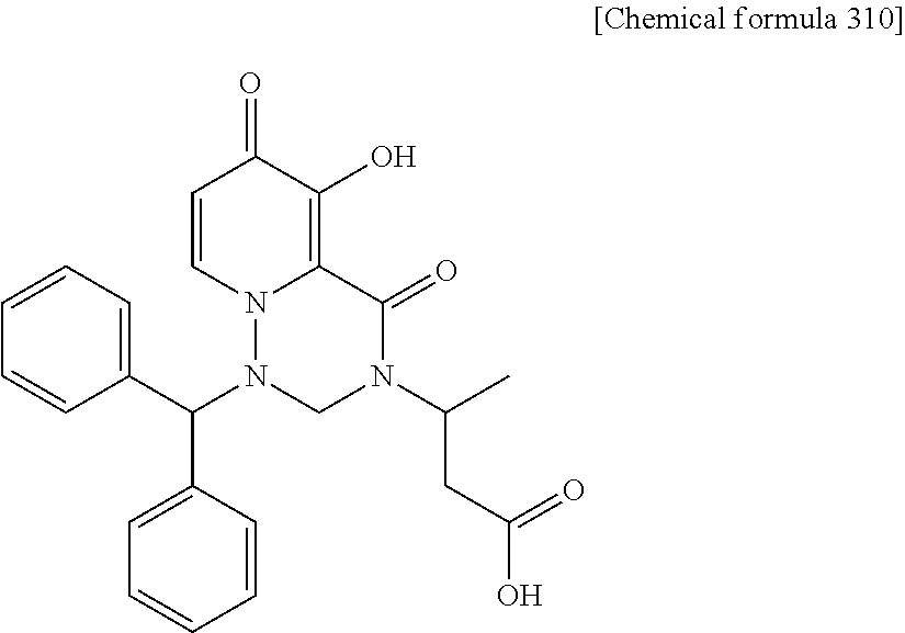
C1(C(N2CN(C(CC(O)=O)C)C(=O)C3=C(O)C(=O)C=CN23)C2=CC=CC=C2)=CC=CC=C1
